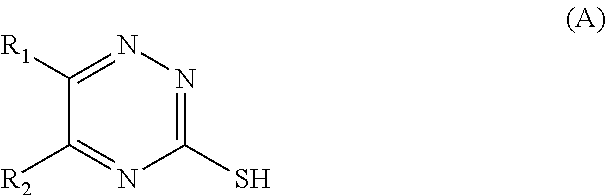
C1([R1])=NN=C(S)N=C1[R2]
